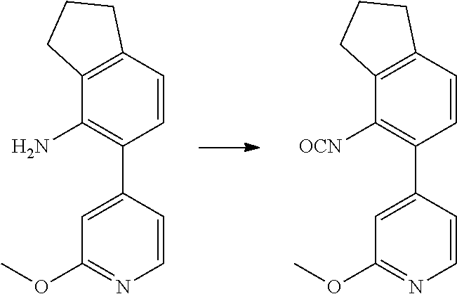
C1=CC(C2=CC(OC)=NC=C2)=C(N)C2=C1CCC2.C1=CC(C2=CC(OC)=NC=C2)=C([OCN])C2=C1CCC2
